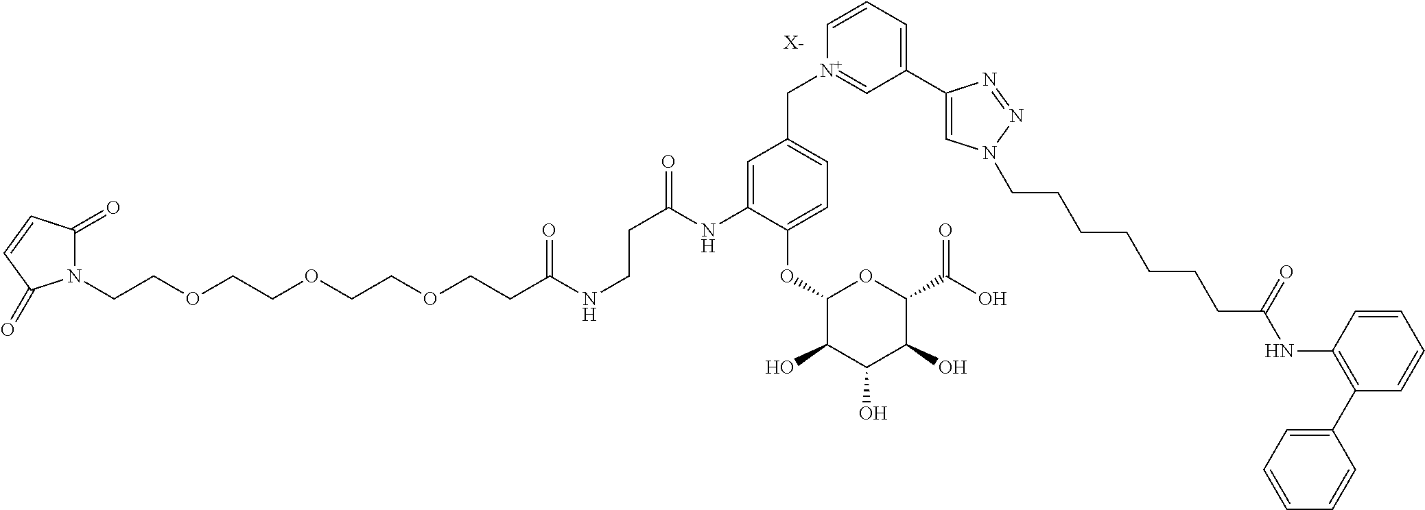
[X-].N1(CCOCCOCCOCCC(NCCC(=O)NC2=CC(C[N+]3=CC(C4=CN(CCCCCCCC(NC5=C(C6=CC=CC=C6)C=CC=C5)=O)N=N4)=CC=C3)=CC=C2OC2C(O)C(O)C(O)C(C(O)=O)O2)=O)C(=O)C=CC1=O
